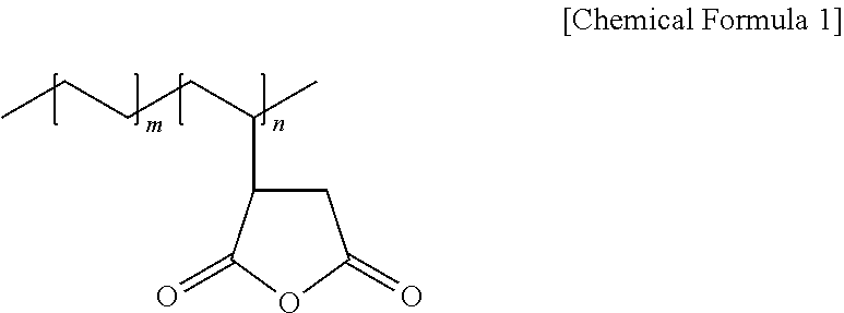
C1C(C(CCCC)C)C(=O)OC1=O
